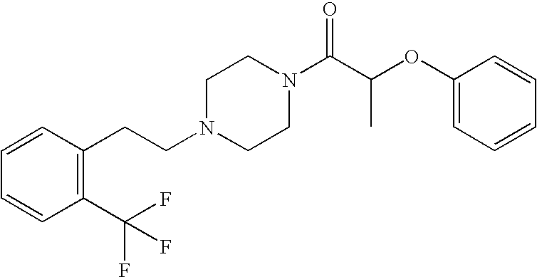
C(N1CCN(C(C(OC2=CC=CC=C2)C)=O)CC1)CC1=C(C(F)(F)F)C=CC=C1
